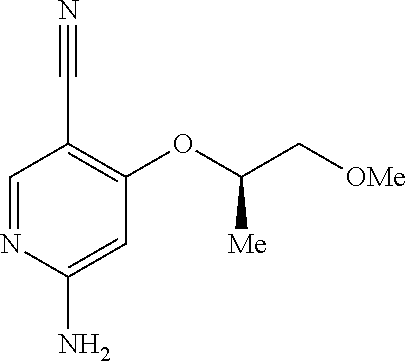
C1=NC(N)=CC(OC(C[OMe])[Me])=C1C#N
